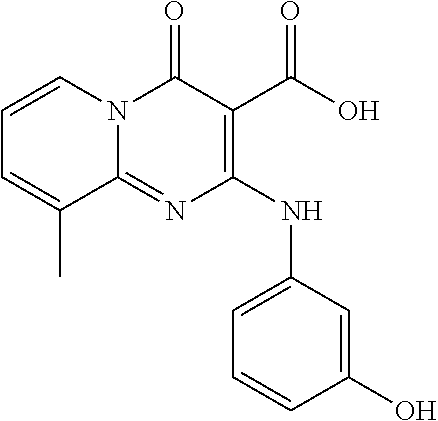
C1=CN2C(=NC(NC3=CC=CC(O)=C3)=C(C(O)=O)C2=O)C(C)=C1
